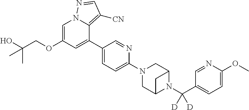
O(C1=CN2C(=C([CN])C=N2)C(C2=CC=C(N3CC4N(C(C5=CC=C(OC)N=C5)([D])[D])C(C3)C4)N=C2)=C1)CC(C)(O)C
